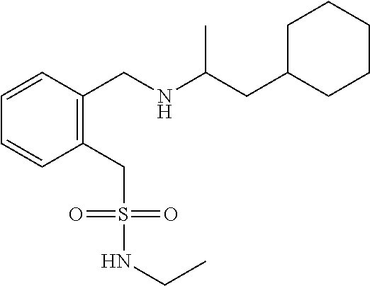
C1=CC=CC(CNC(CC2CCCCC2)C)=C1CS(NCC)(=O)=O
